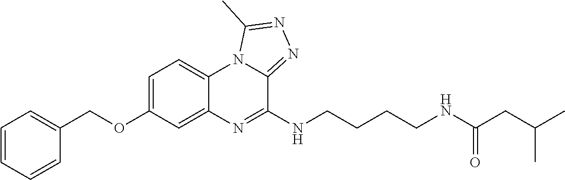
C1=C(OCC2=CC=CC=C2)C=C2C(=C1)N1C(=NN=C1C)C(NCCCCNC(CC(C)C)=O)=N2
